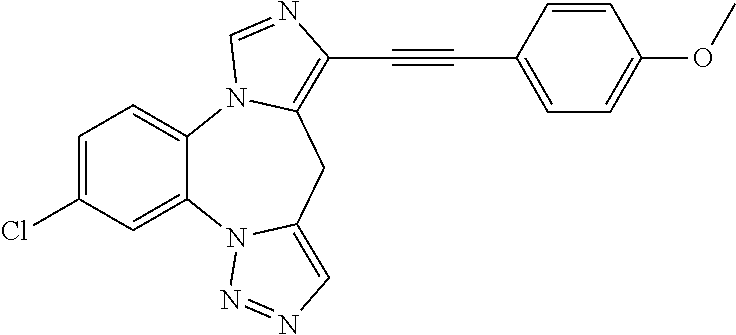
C1=C(Cl)C=C2C(=C1)N1C(=C(C#CC3=CC=C(OC)C=C3)N=C1)CC1=CN=NN21
